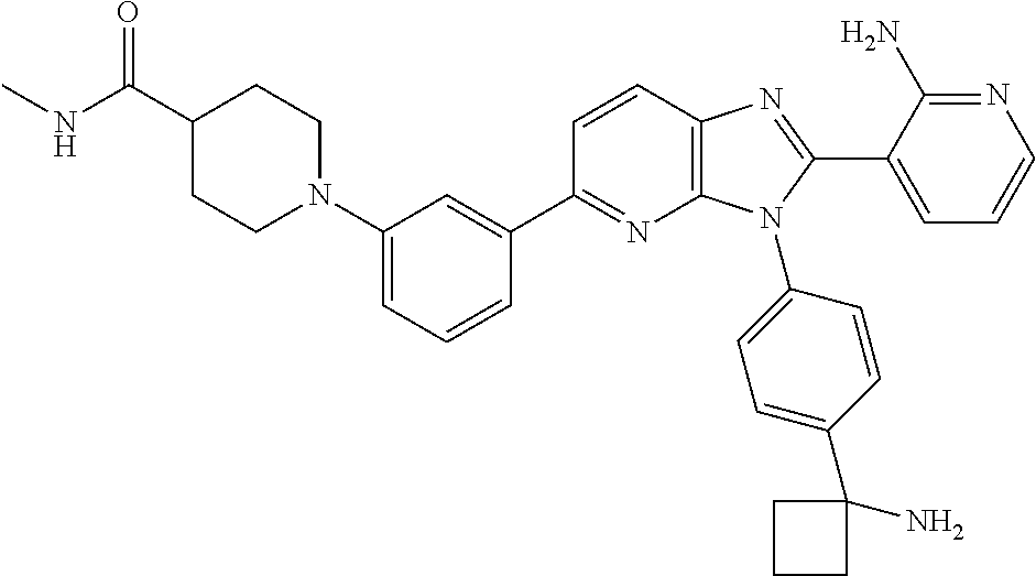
C12=C(C=CC(C3=CC(N4CCC(C(NC)=O)CC4)=CC=C3)=N1)N=C(C1=CC=CN=C1N)N2C1=CC=C(C2(N)CCC2)C=C1
